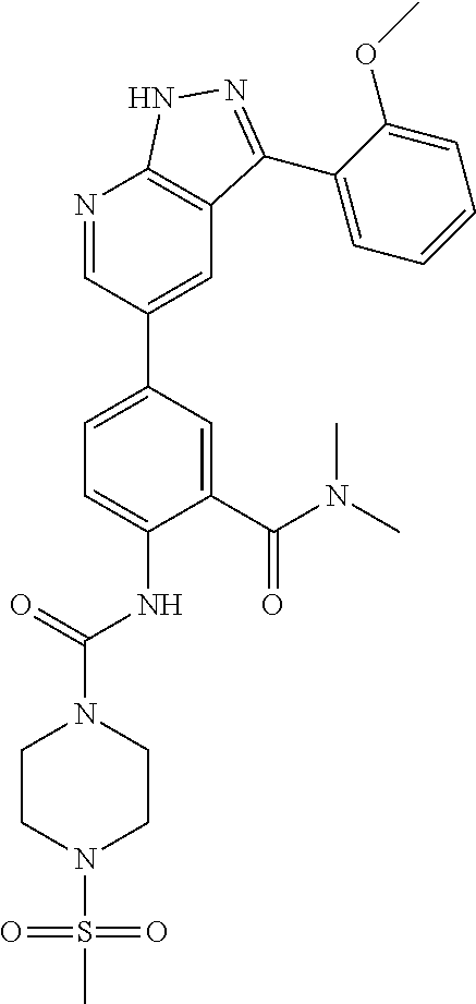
C1(C(N(C)C)=O)=CC(C2=CC3=C(N=C2)NN=C3C2=CC=CC=C2OC)=CC=C1NC(=O)N1CCN(S(C)(=O)=O)CC1
